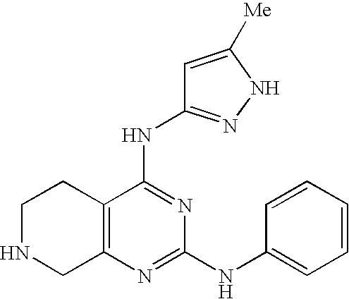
C1NCC2=C(C1)C(NC1=NNC([Me])=C1)=NC(NC1=CC=CC=C1)=N2
